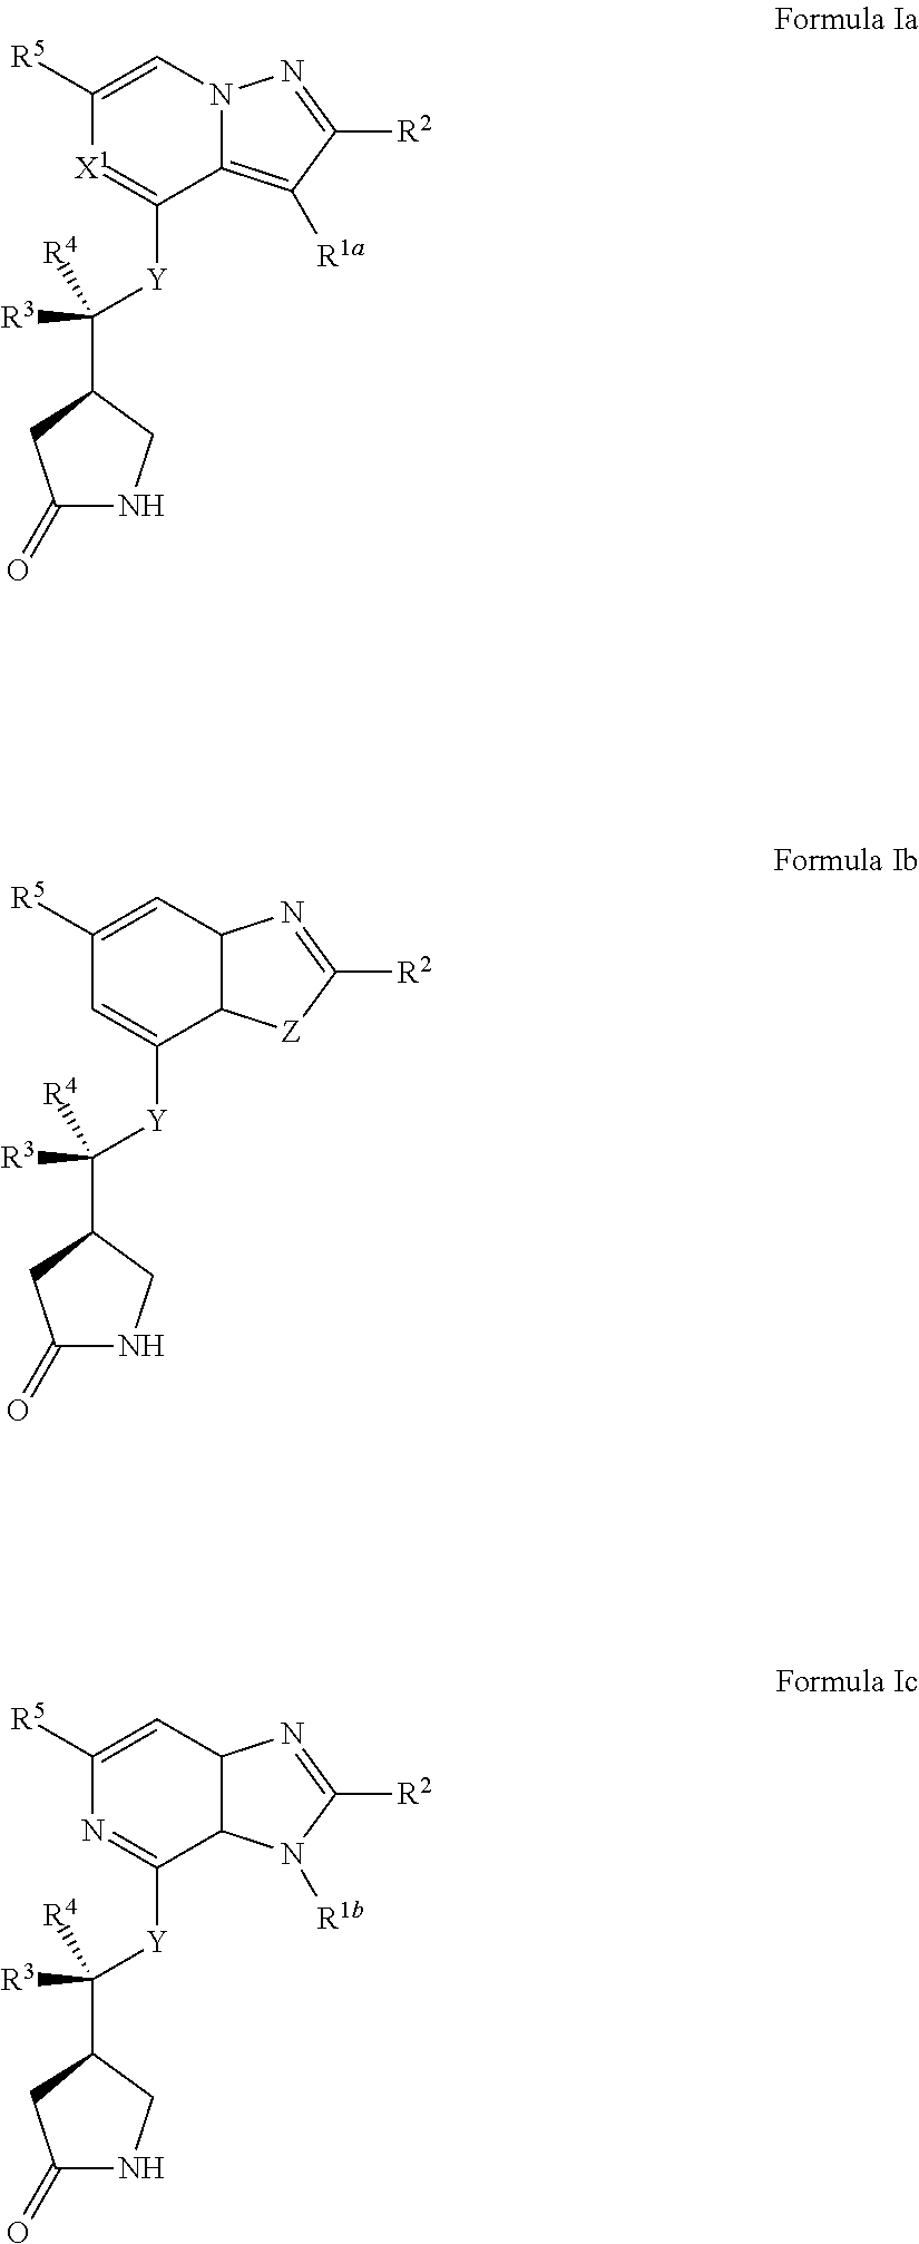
C12=C([R1a])C([R2])=NN1C=C([R5])[X1]=C2[Y]C([R3])([R4])C1CNC(=O)C1.C12C(C=C([R5])C=C1[Y]C([R3])([R4])C1CNC(=O)C1)N=C([R2])[Z]2.C12C(C=C([R5])N=C1[Y]C([R3])([R4])C1CNC(=O)C1)N=C([R2])N2[R1b]
